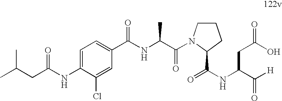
O=C(NC1=CC=C(C(NC(C(=O)N2CCCC2C(=O)NC(CC(O)=O)C(=O)[H])C)=O)C=C1Cl)CC(C)C
